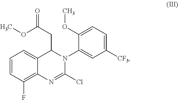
C1=CC(F)=C2C(=C1)C(CC(=O)OC)N(C1=CC([CF3])=CC=C1OC)C(Cl)=N2
